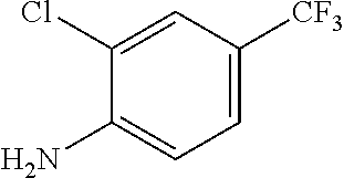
C1=C([CF3])C=C(Cl)C(N)=C1
